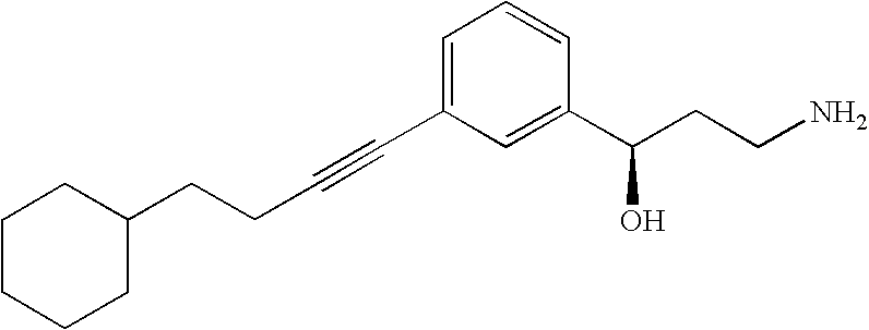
C(C1CCCCC1)CC#CC1=CC=CC(C(CCN)O)=C1
